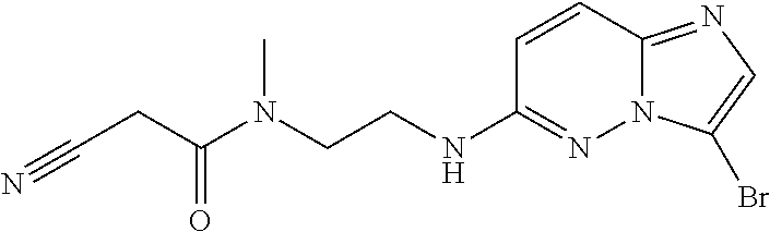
C1=CC2=NC=C(Br)N2N=C1NCCN(C(=O)CC#N)C
